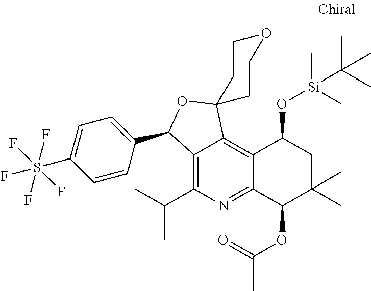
C12=C(C(C)C)N=C3C(=C1C1(OC2C2=CC=C(S(F)(F)(F)(F)F)C=C2)CCOCC1)C(O[Si](C)(C)C(C)(C)C)CC(C)(C)C3OC(=O)C
